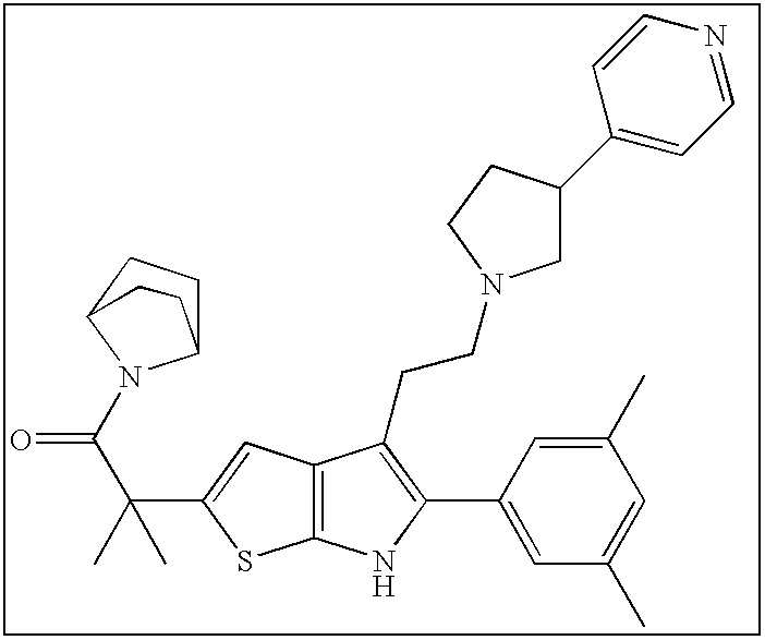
C12CCC(N1C(=O)C(C)(C)C1=CC3=C(S1)NC(C1=CC(C)=CC(C)=C1)=C3CCN1CC(C3=CC=NC=C3)CC1)CC2
